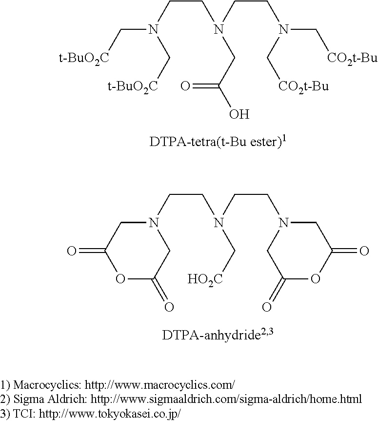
C(CN(CC(O)=O)CCN(C[t-BuO2C])C[t-BuO2C])N(C[CO2t-Bu])C[CO2t-Bu].C(CN(C[HO2C])CCN1CC(=O)OC(=O)C1)N1CC(=O)OC(=O)C1
